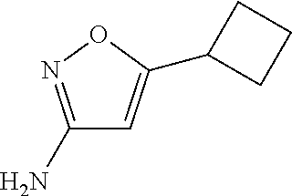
C1(N)=NOC(C2CCC2)=C1
